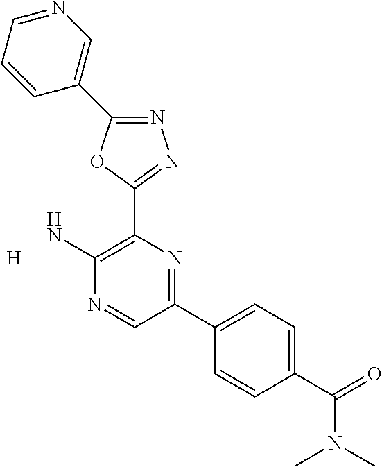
N1=C(C2=CN=CC=C2)OC(C2=C(N)N=CC(C3=CC=C(C(=O)N(C)C)C=C3)=N2)=N1.[H]
